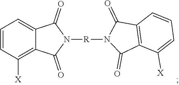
C1=CC([X])=C2C(=C1)C(=O)N([R]N1C(=O)C3=C(C1=O)C([X])=CC=C3)C2=O
